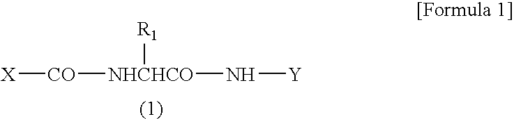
[X][CO][NHCHCO](N[Y])[R1]
